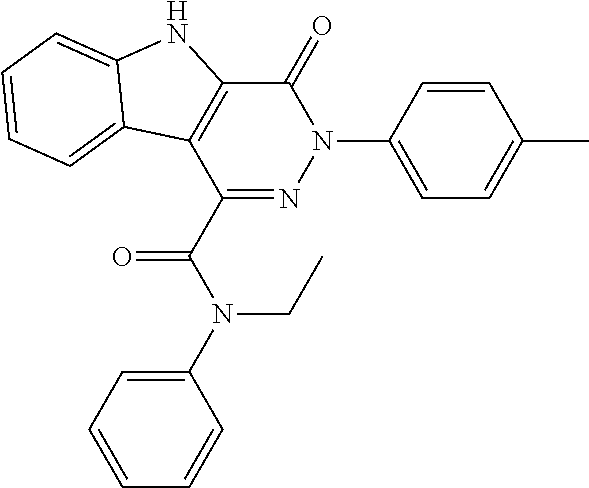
C1(N2C(=O)C3=C(C(C(N(C4=CC=CC=C4)CC)=O)=N2)C2=CC=CC=C2N3)=CC=C(C)C=C1
